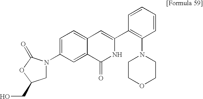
C1(N2CCOCC2)=C(C2=CC3=CC=C(N4CC(CO)OC4=O)C=C3C(=O)N2)C=CC=C1
